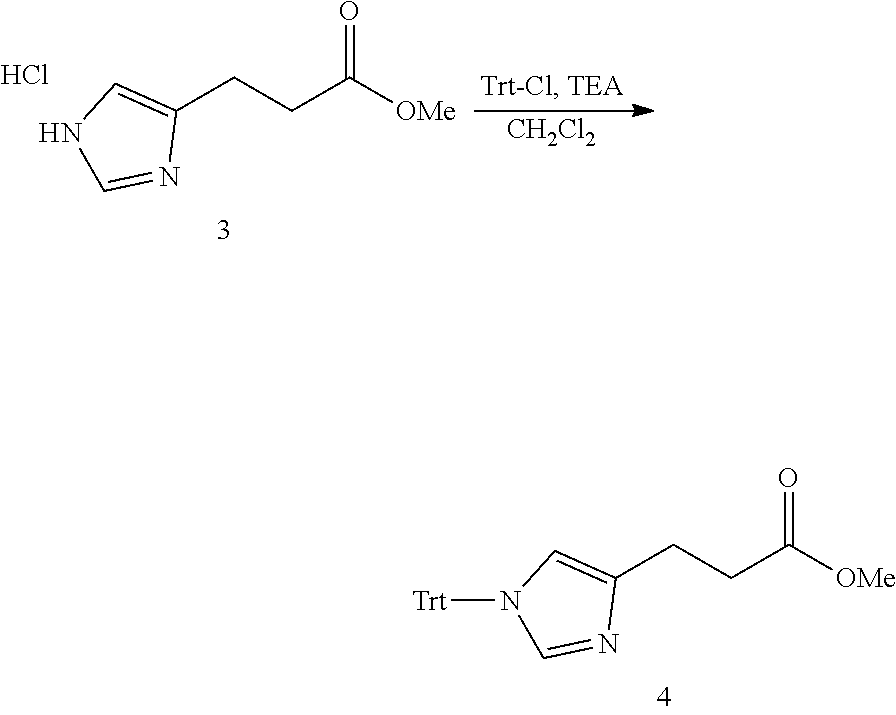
C1(CCC([OMe])=O)=CNC=N1.Cl.[CH2Cl2].C1(CCC([OMe])=O)=CN([Trt])C=N1
